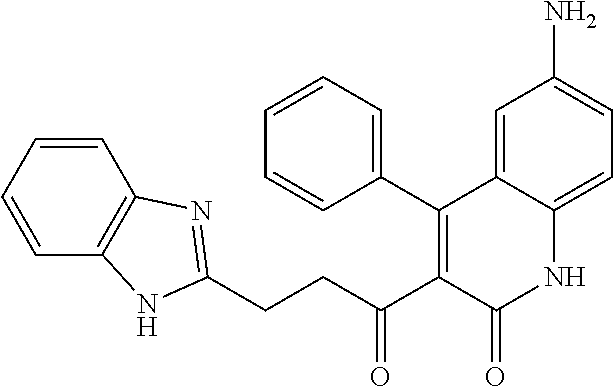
C1=CC=CC2=C1N=C(CCC(C1=C(C3=CC=CC=C3)C3=CC(N)=CC=C3NC1=O)=O)N2
